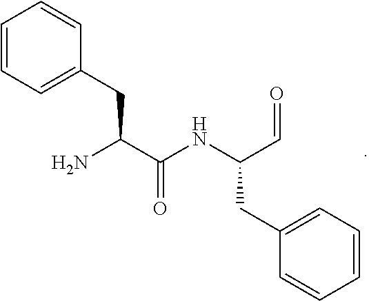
C1=CC=C(CC(C(NC(C=O)CC2=CC=CC=C2)=O)N)C=C1
